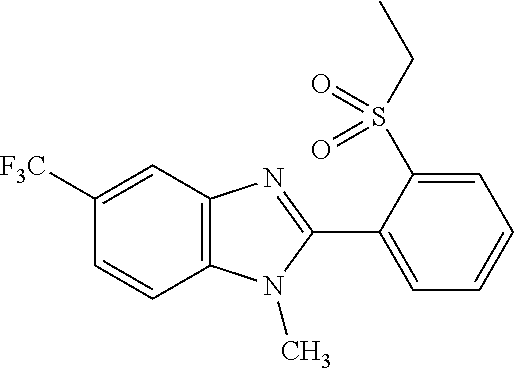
C12=C(C=C([F3C])C=C1)N=C(C1=CC=CC=C1S(CC)(=O)=O)N2C
